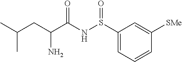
S(NC(C(CC(C)C)N)=O)(=O)C1=CC=CC([SMe])=C1
